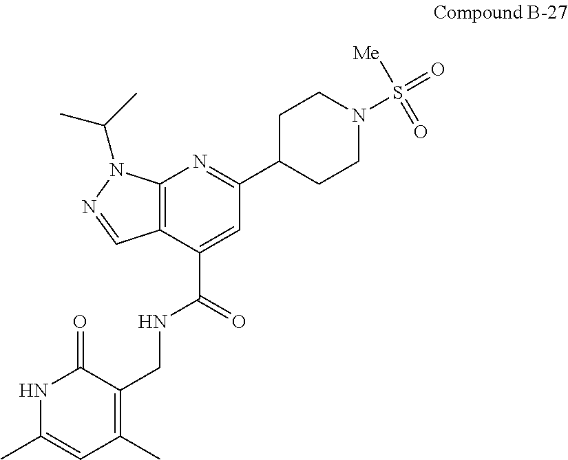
S(N1CCC(C2=NC3=C(C(C(=O)NCC4=C(C)C=C(C)NC4=O)=C2)C=NN3C(C)C)CC1)(=O)(=O)[Me]
